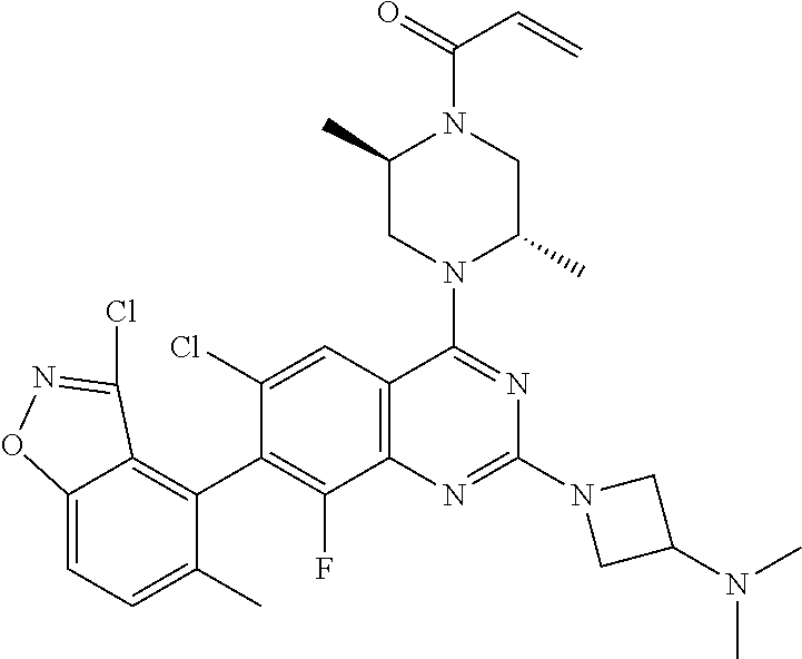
C12=CC=C(C)C(C3=C(F)C4=C(C=C3Cl)C(N3C(C)CN(C(=O)C=C)C(C)C3)=NC(N3CC(N(C)C)C3)=N4)=C1C(Cl)=NO2
